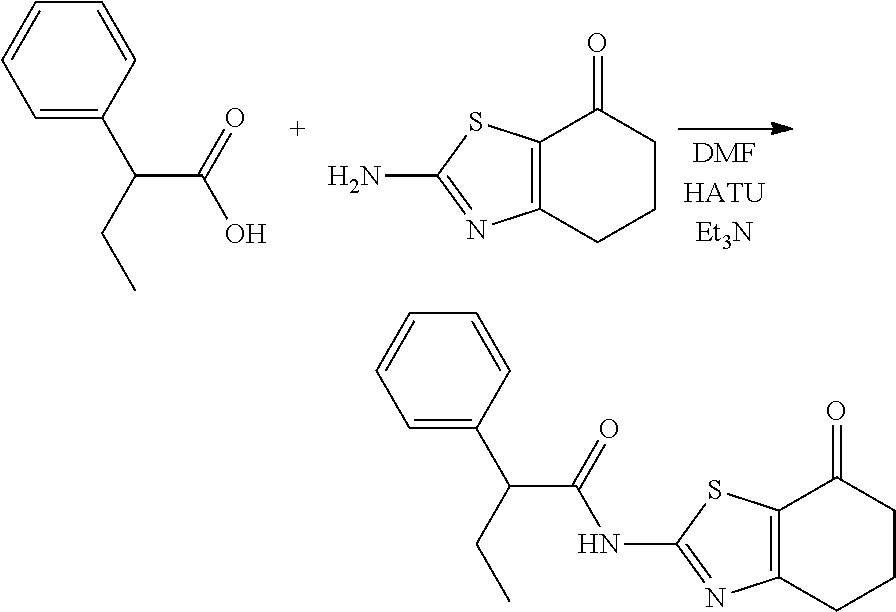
C12=C(SC(N)=N1)C(=O)CCC2.C1=C(C(CC)C(=O)O)C=CC=C1.C1=C(C(CC)C(=O)NC2=NC3=C(S2)C(=O)CCC3)C=CC=C1
